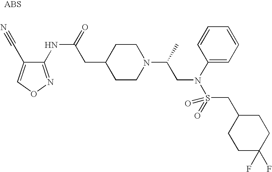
C1(NC(=O)CC2CCN(C(C)CN(C3=CC=CC=C3)S(=O)(CC3CCC(F)(F)CC3)=O)CC2)=NOC=C1C#N
